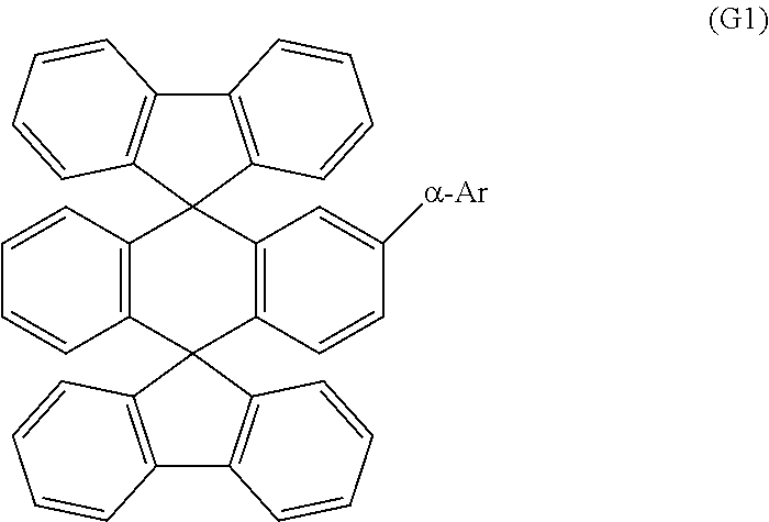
C12=C(C3(C4=C(C15C1=C(C6=C5C=CC=C6)C=CC=C1)C=C([a-Ar])C=C4)C1=C(C4=C3C=CC=C4)C=CC=C1)C=CC=C2
